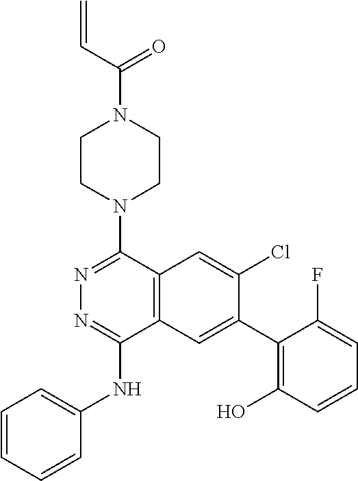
N1=C(N2CCN(C(=O)C=C)CC2)C2=C(C(NC3=CC=CC=C3)=N1)C=C(C1=C(O)C=CC=C1F)C(Cl)=C2
